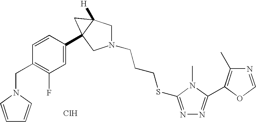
Cl.N1(CCCSC2=NN=C(C3=C(C)N=CO3)N2C)CC2([H])C(C3=CC(F)=C(CN4C=CC=C4)C=C3)(C1)C2
